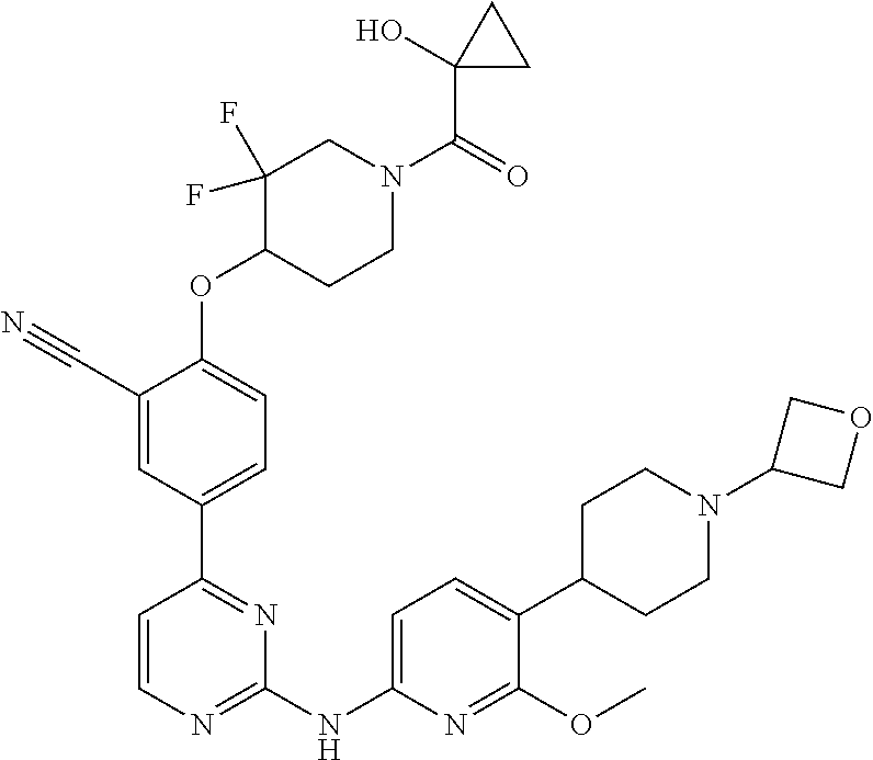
C1(C#N)=CC(C2=NC(NC3=CC=C(C4CCN(C5COC5)CC4)C(OC)=N3)=NC=C2)=CC=C1OC1CCN(C(=O)C2(O)CC2)CC1(F)F
